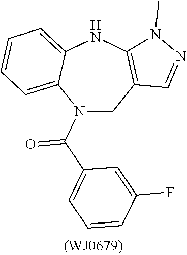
N1(C(C2=CC=CC(F)=C2)=O)CC2=C(NC3=CC=CC=C13)N(C)N=C2
